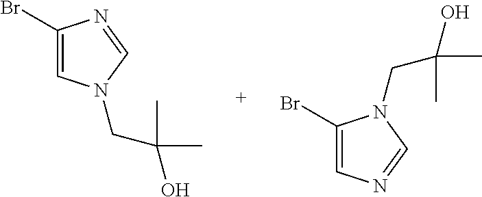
C1(Br)=CN(CC(C)(C)O)C=N1.C1(Br)=CN=CN1CC(C)(C)O
